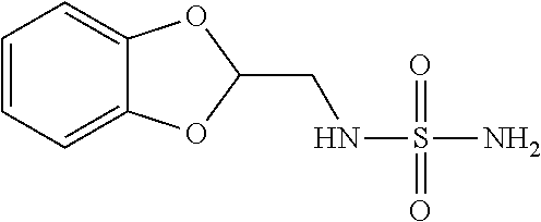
C1=CC=C2C(=C1)OC(CNS(N)(=O)=O)O2
